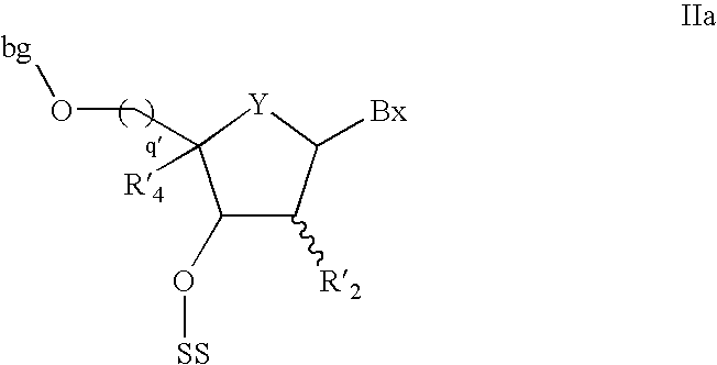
C1([R2])C(O[SS])C(CO[bg])([R4])[Y]C1[Bx]
